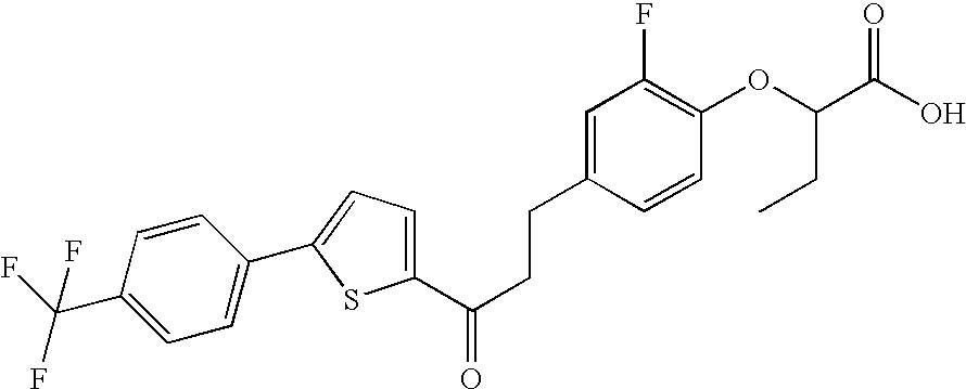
C1(C(CCC2=CC(F)=C(OC(C(=O)O)CC)C=C2)=O)=CC=C(C2=CC=C(C(F)(F)F)C=C2)S1
